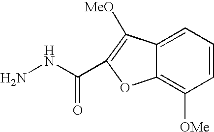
NNC(=O)C1=C([MeO])C2=CC=CC([OMe])=C2O1
